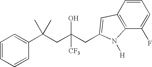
C1=CC=CC(C(CC(CC2=CC3=C(C(F)=CC=C3)N2[H])(O)[CF3])(C)C)=C1
